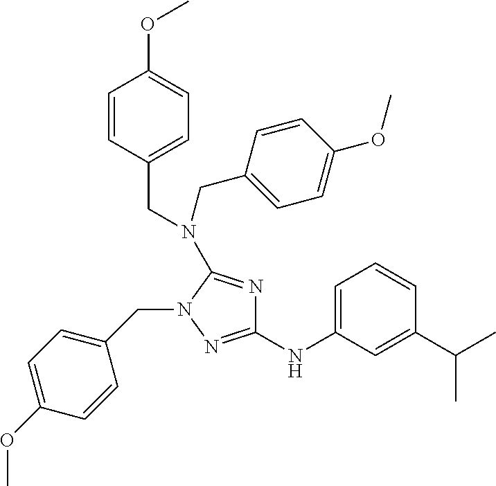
C1(NC2=CC=CC(C(C)C)=C2)=NN(CC2=CC=C(OC)C=C2)C(N(CC2=CC=C(OC)C=C2)CC2=CC=C(OC)C=C2)=N1
